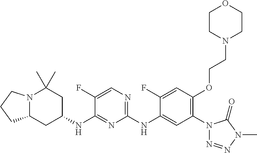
N12C(CC(NC3=NC(NC4=CC(N5N=NN(C)C5=O)=C(OCCN5CCOCC5)C=C4F)=NC=C3F)CC1(C)C)CCC2
